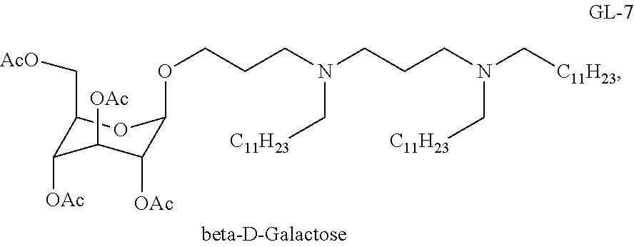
O(CCCN(CCCN(C[C11H23])C[C11H23])C[C11H23])C1C([OAc])C([OAc])C([OAc])C(C[AcO])O1
